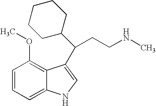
C1=CC=C2C(=C1OC)C(C(C1CCCCC1)CCNC)=CN2
